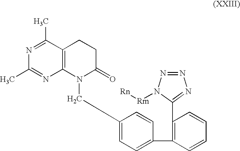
C(C1=CC=C(C2=C(C3=NN=NN3[Rm][Rn])C=CC=C2)C=C1)N1C(=O)CCC2=C1N=C(C)N=C2C
